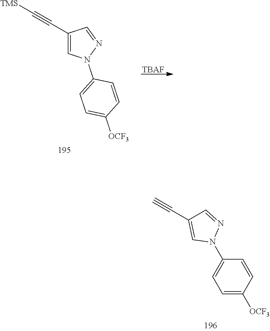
[TBAF].C1(C#C[TMS])=CN(C2=CC=C([OCF3])C=C2)N=C1.C1=C([OCF3])C=CC(N2N=CC(C#C)=C2)=C1
